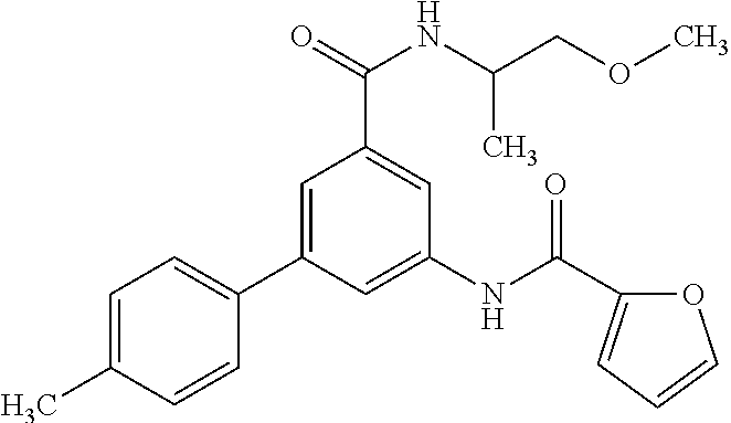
C1=C(C)C=CC(C2=CC(C(=O)NC(C)COC)=CC(NC(=O)C3=CC=CO3)=C2)=C1
